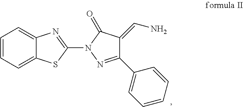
C1=CC=C2C(=C1)N=C(N1C(=O)C(=CN)C(C3=CC=CC=C3)=N1)S2
